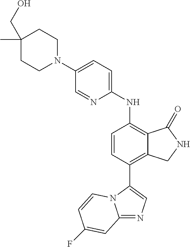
C1(C)(CO)CCN(C2=CC=C(NC3=C4C(=C(C5=CN=C6N5C=CC(F)=C6)C=C3)CNC4=O)N=C2)CC1
